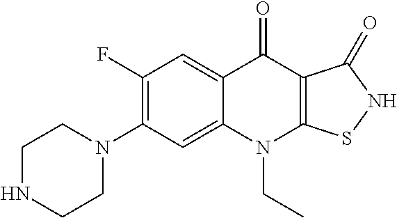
C12=CC(N3CCNCC3)=C(F)C=C1C(=O)C1=C(N2CC)SNC1=O
